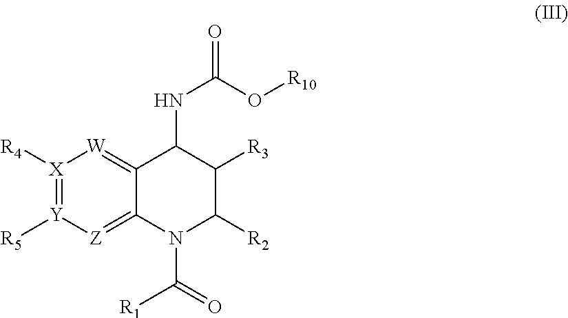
[X]1([R4])=[Y]([R5])[Z]=C2C(=[W]1)C(NC(=O)O[R10])C([R3])C([R2])N2C([R1])=O
